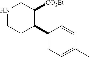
C1(C2C([CO2Et])CNCC2)=CC=C(C)C=C1
